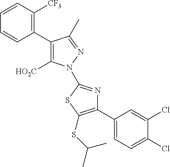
C1(C2=C([HO2C])N(C3=NC(C4=CC=C(Cl)C(Cl)=C4)=C(SC(C)C)S3)N=C2C)=C([CF3])C=CC=C1
